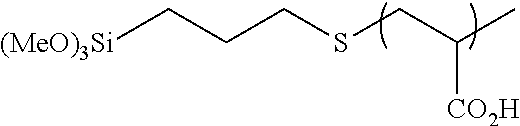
[(MeO)3Si]CCCSCC(C)[CO2H]
